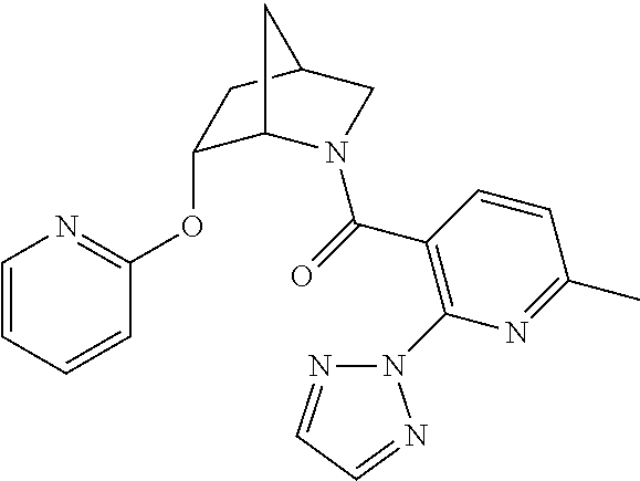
C1=CC=CC(OC2C3N(C(=O)C4=C(N5N=CC=N5)N=C(C)C=C4)CC(C2)C3)=N1
